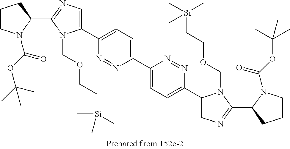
C1(C2=CC=C(C3=CC=C(C4=CN=C(C5N(C(OC(C)(C)C)=O)CCC5)N4COCC[Si](C)(C)C)N=N3)N=N2)=CN=C(C2N(C(OC(C)(C)C)=O)CCC2)N1COCC[Si](C)(C)C
